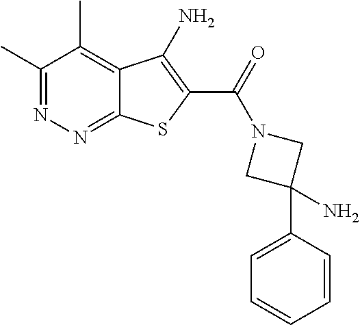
C1(C)=NN=C2C(=C1C)C(N)=C(C(=O)N1CC(N)(C3=CC=CC=C3)C1)S2
